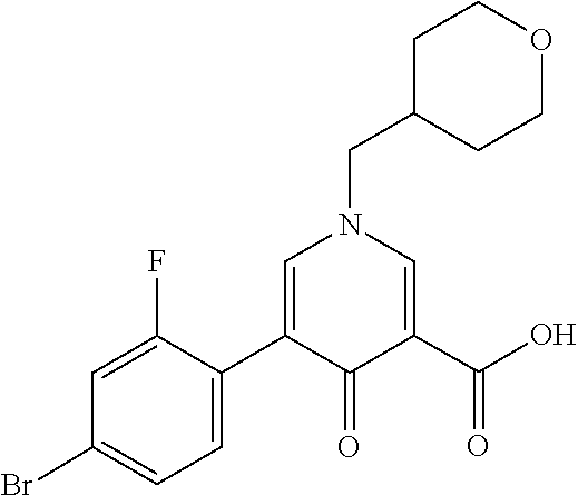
C1(C2=CC=C(Br)C=C2F)=CN(CC2CCOCC2)C=C(C(=O)O)C1=O
